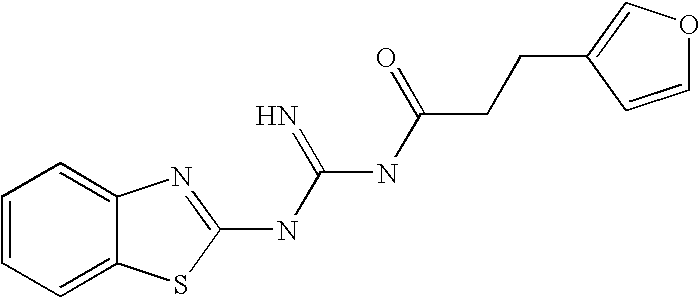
C12=CC=CC=C1SC(NC(NC(CCC1=COC=C1)=O)=N)=N2
